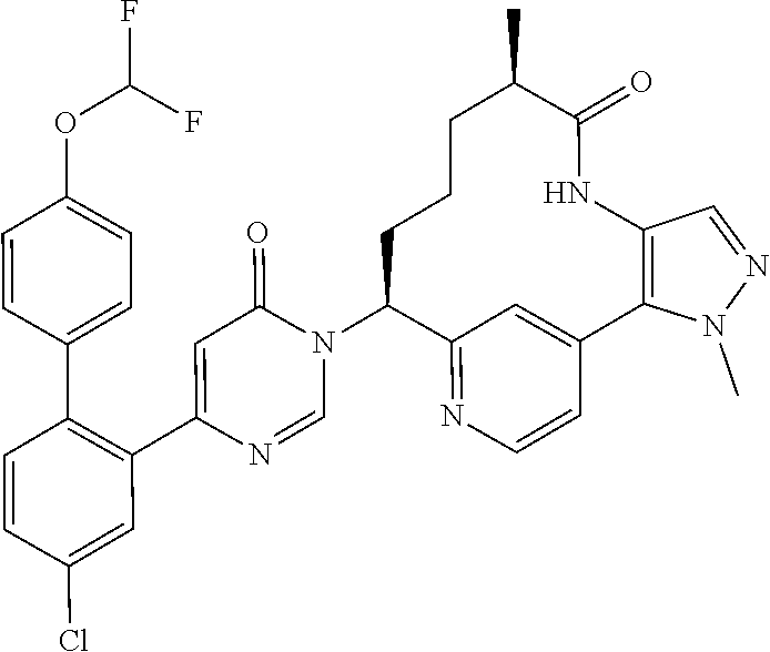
C1=NC(C2=C(C3=CC=C(OC(F)F)C=C3)C=CC(Cl)=C2)=CC(=O)N1C1C2=NC=CC(=C2)C2=C(C=NN2C)NC(=O)C(C)CCC1
